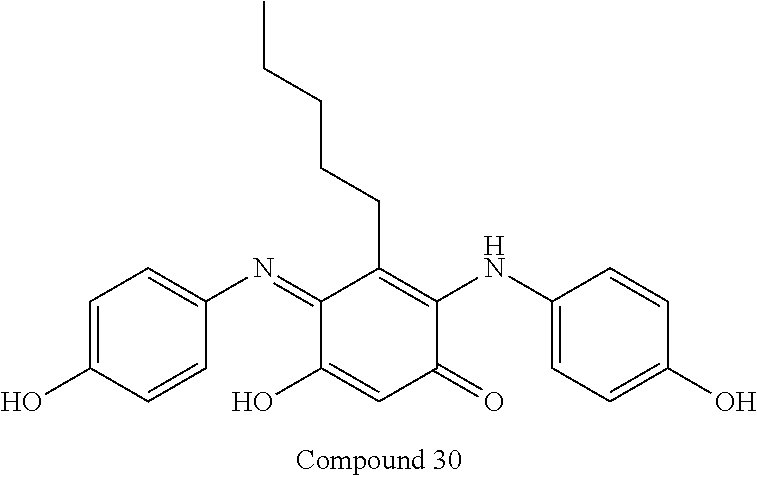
C1(=NC2=CC=C(O)C=C2)C(O)=CC(=O)C(NC2=CC=C(O)C=C2)=C1CCCCC
